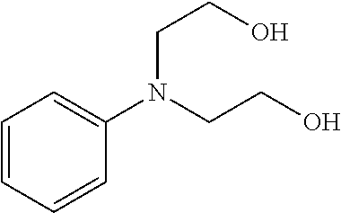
C1=CC=CC(N(CCO)CCO)=C1
